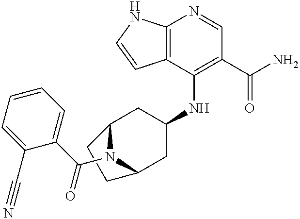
C12=C(C(NC3CC4N(C(C5=CC=CC=C5C#N)=O)C(C3)CC4)=C(C(N)=O)C=N1)C=CN2
